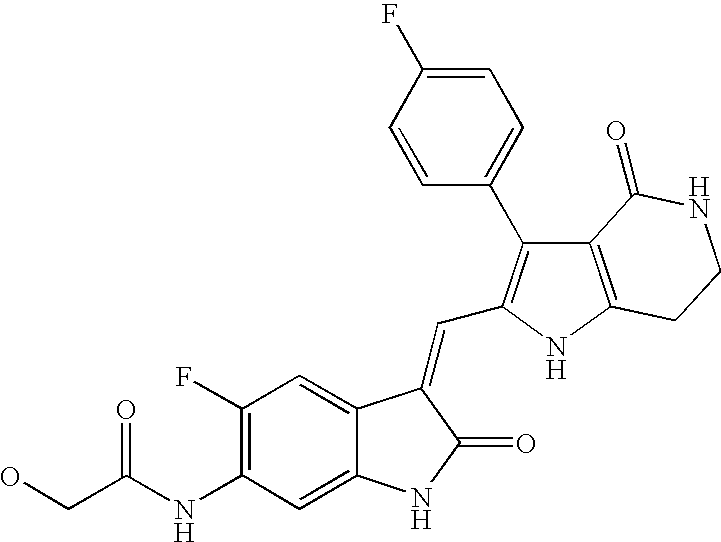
C1(NC(CO)=O)=C(F)C=C2C(=C1)NC(=O)C2=CC1=C(C2=CC=C(F)C=C2)C2=C(N1)CCNC2=O
